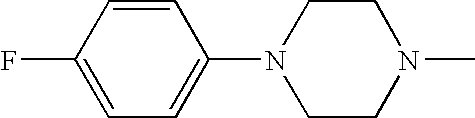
C1=CC(F)=CC=C1N1CCN(C)CC1
